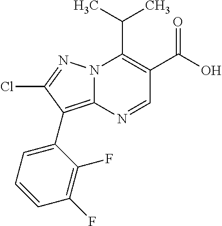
N12C(=C(C3=CC=CC(F)=C3F)C(Cl)=N1)N=CC(C(O)=O)=C2C(C)C
